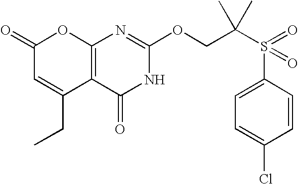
C12=C(C(=O)NC(OCC(S(=O)(=O)C3=CC=C(Cl)C=C3)(C)C)=N1)C(CC)=CC(=O)O2
